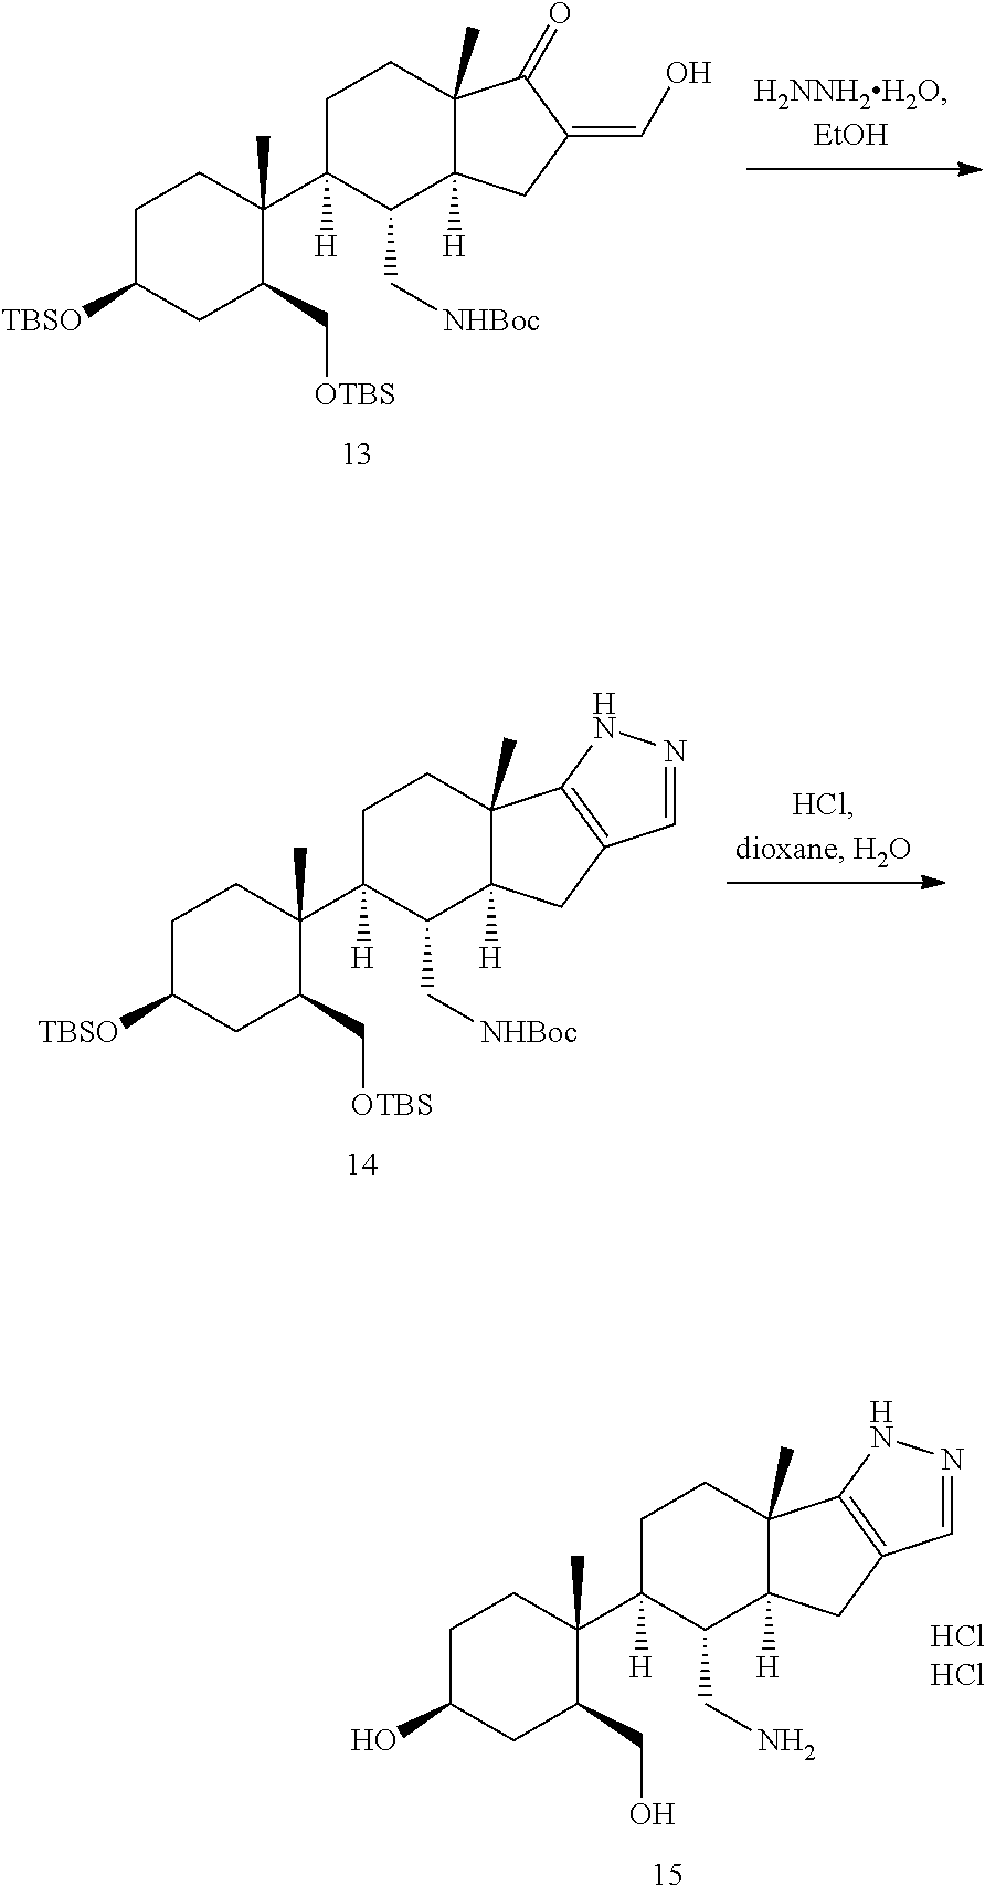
C1C(O)CC(CO)C(C2([H])C(CN)C3([H])C(C)(CC2)C2=C(C3)C=NN2)(C)C1.C1C([TBSO])CC(C[OTBS])C(C2([H])C(C[NHBoc])C3([H])C(C)(CC2)C(=O)C(=CO)C3)(C)C1.C1C([TBSO])CC(C[OTBS])C(C2([H])C(C[NHBoc])C3([H])C(C)(CC2)C2=C(C3)C=NN2)(C)C1
